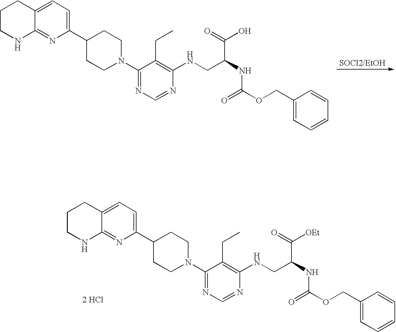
C1CNC2=NC(C3CCN(C4=NC=NC(NCC(C(=O)O)NC(OCC5=CC=CC=C5)=O)=C4CC)CC3)=CC=C2C1.C1CNC2=NC(C3CCN(C4=NC=NC(NCC(C(=O)[OEt])NC(OCC5=CC=CC=C5)=O)=C4CC)CC3)=CC=C2C1.[2 HCl]
